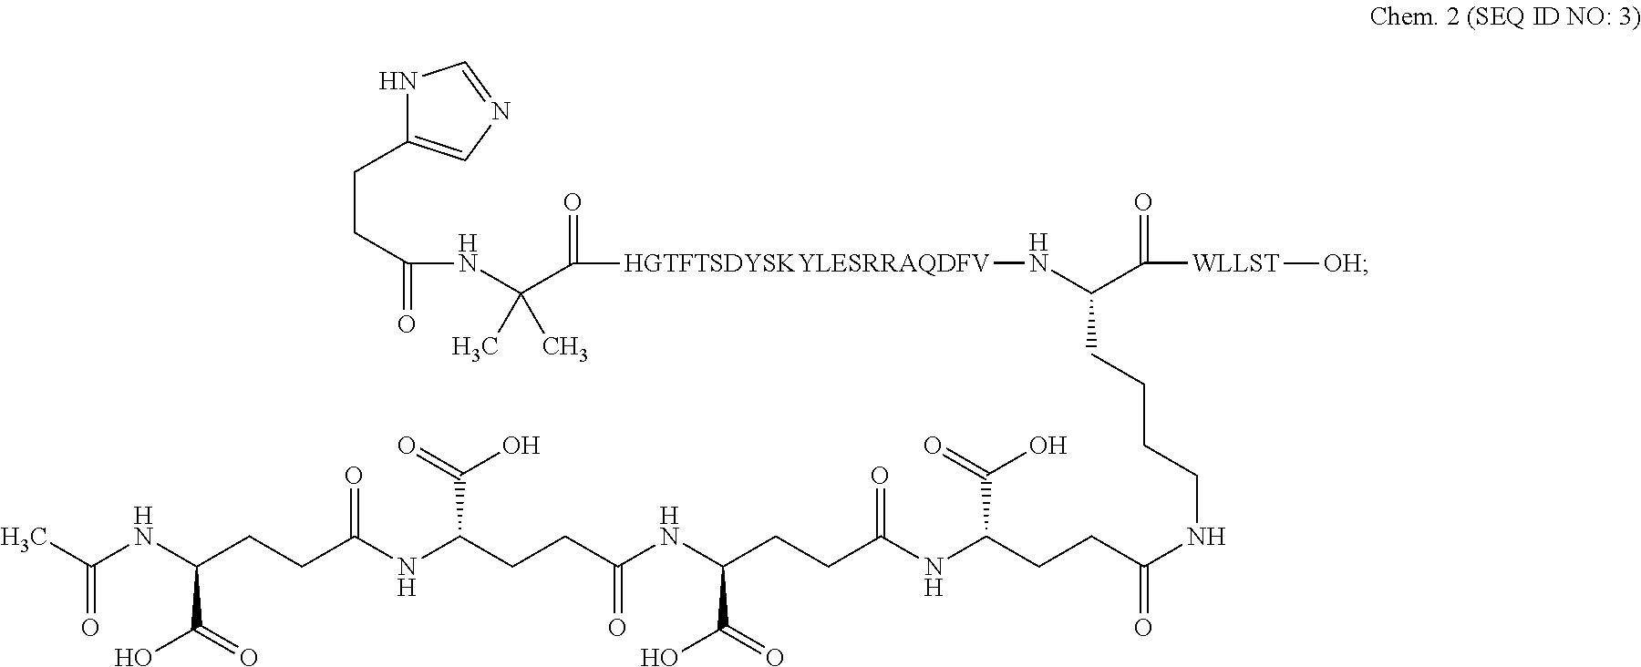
N1C(CCC(=O)NC(C([HGTFTSDYSKYLESRRAQDFV]NC(C(=O)[WLLST][OH])CCCCNC(CCC(NC(CCC(NC(CCC(NC(CCC(NC(C)=O)C(=O)O)=O)C(=O)O)=O)C(=O)O)=O)C(=O)O)=O)=O)(C)C)=CN=C1
